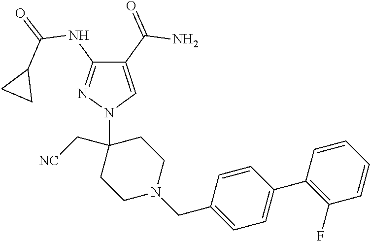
C1(C(=O)N)=CN(C2(C[NC])CCN(CC3=CC=C(C4=C(F)C=CC=C4)C=C3)CC2)N=C1NC(=O)C1CC1
